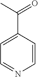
C1=C(C(C)=O)C=CN=C1
